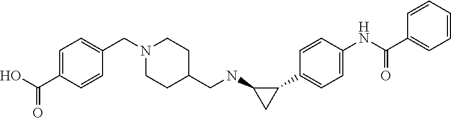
C1=C(NC(=O)C2=CC=CC=C2)C=CC(C2C(NCC3CCN(CC4=CC=C(C(O)=O)C=C4)CC3)C2)=C1
